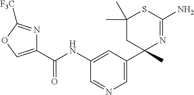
C1(C(NC2=CC(C3(C)N=C(N)SC(C)(C)C3)=CN=C2)=O)=COC([F3C])=N1
